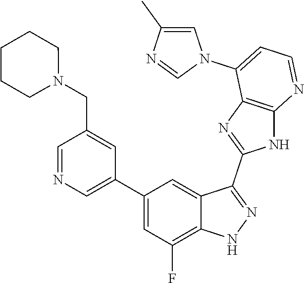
C1=NC=C(C2=CC(F)=C3C(=C2)C(C2=NC4=C(N2)N=CC=C4N2C=C(C)N=C2)=NN3)C=C1CN1CCCCC1
